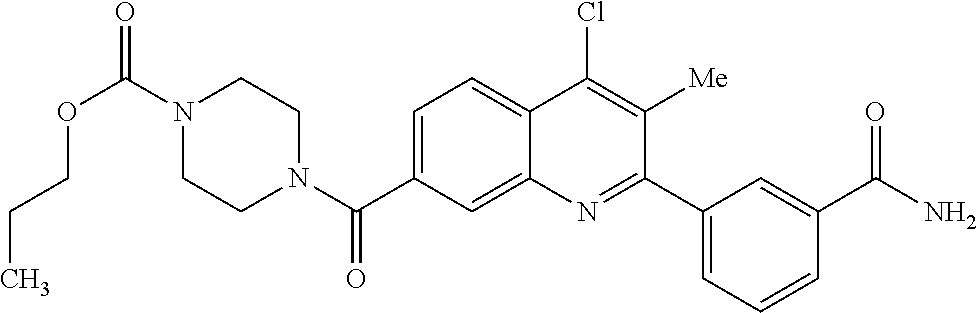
N1(C(OCCC)=O)CCN(C(=O)C2=CC=C3C(=C2)N=C(C2=CC=CC(C(N)=O)=C2)C([Me])=C3Cl)CC1
